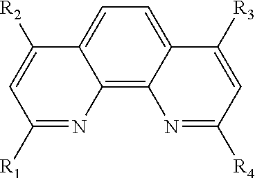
C12=C3C(=CC=C1C([R2])=CC([R1])=N2)C([R3])=CC([R4])=N3
